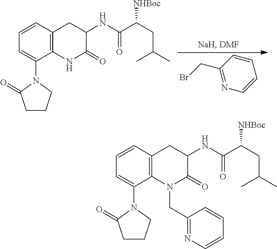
C1=CC2=C(C(N3C(=O)CCC3)=C1)N(CC1=NC=CC=C1)C(=O)C(NC(C(CC(C)C)[NHBoc])=O)C2.C1=CC2=C(C(N3C(=O)CCC3)=C1)NC(=O)C(NC(C(CC(C)C)[NHBoc])=O)C2.C1=CN=C(CBr)C=C1
